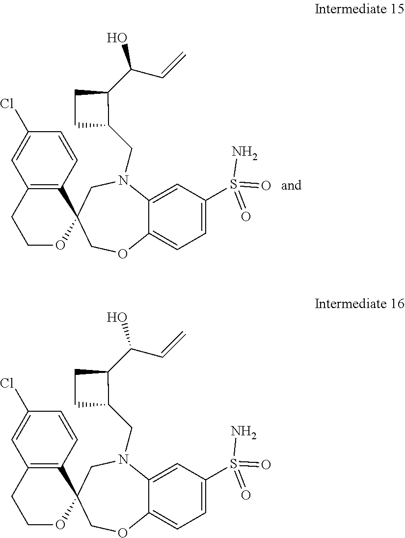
C12=CC(S(N)(=O)=O)=CC=C1OCC1(CN2CC2C(C(C=C)O)CC2)C2=C(CCO1)C=C(Cl)C=C2.C12=CC(S(N)(=O)=O)=CC=C1OCC1(CN2CC2C(C(C=C)O)CC2)C2=C(CCO1)C=C(Cl)C=C2
